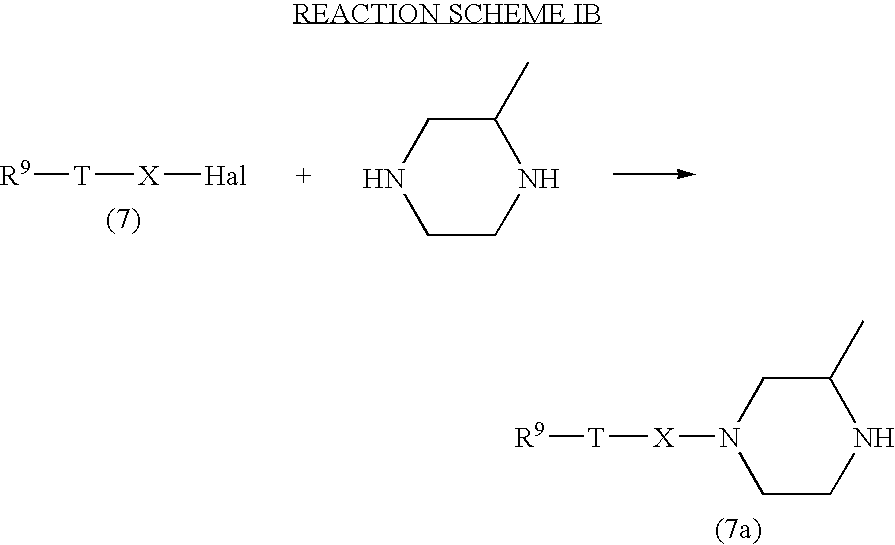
C1CNC(C)CN1[X][T][R9].[R9][T][X][Hal].C1CNC(C)CN1
